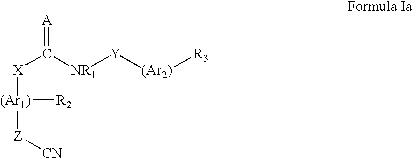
[X](C([NR1][Y][(Ar2)][R3])=[A])[(Ar1)]([Z][CN])[R2]
